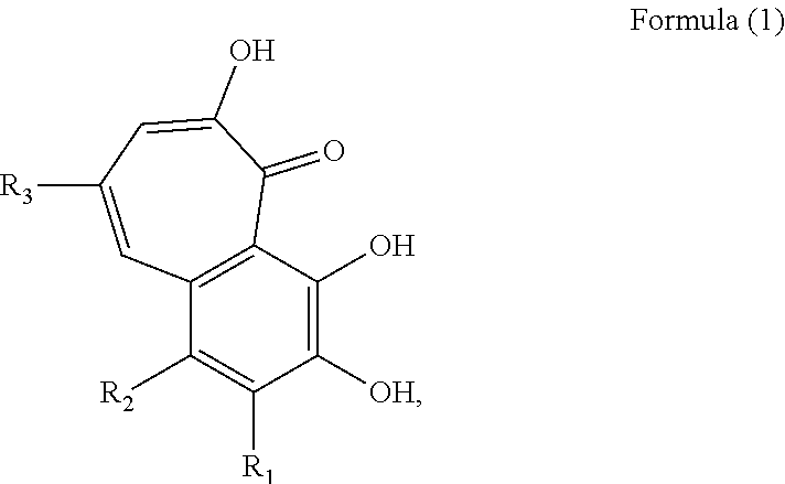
C12=C(C(O)=C([OH])C([R1])=C1[R2])C(=O)C(O)=CC([R3])=C2
